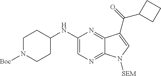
C1=C(NC2CCN([Boc])CC2)N=C2C(=N1)N([SEM])C=C2C(=O)C1CCC1
